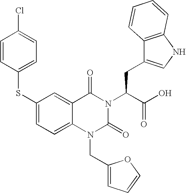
ClC1=CC=C(SC2=CC=C3C(=C2)C(=O)N(C(C(O)=O)CC2=CNC4=C2C=CC=C4)C(=O)N3CC2=CC=CO2)C=C1
